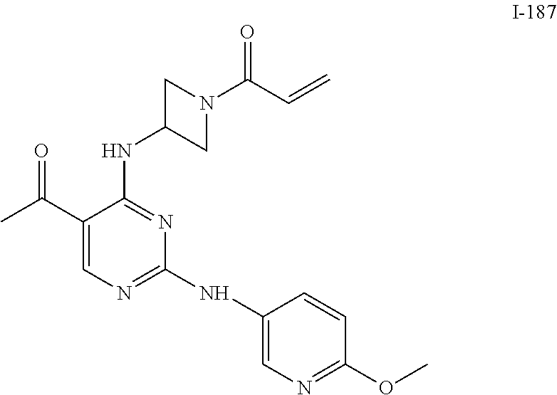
C1(C(C)=O)=CN=C(NC2=CN=C(OC)C=C2)N=C1NC1CN(C(C=C)=O)C1
